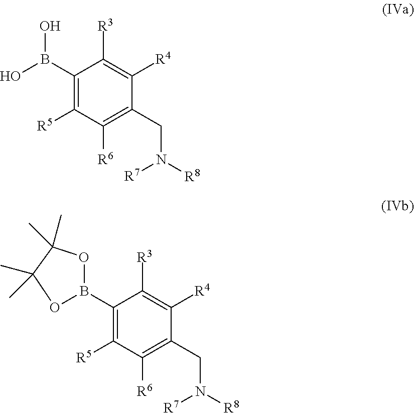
B(C1=C([R5])C([R6])=C(CN([R8])[R7])C([R4])=C1[R3])(O)O.B1(C2=C([R5])C([R6])=C(CN([R8])[R7])C([R4])=C2[R3])OC(C)(C)C(C)(C)O1
